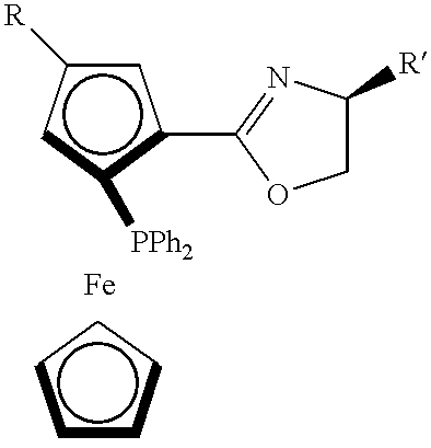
c1c([R])cc([PPh2])c1C1=NC([R])CO1.c1cccc1
